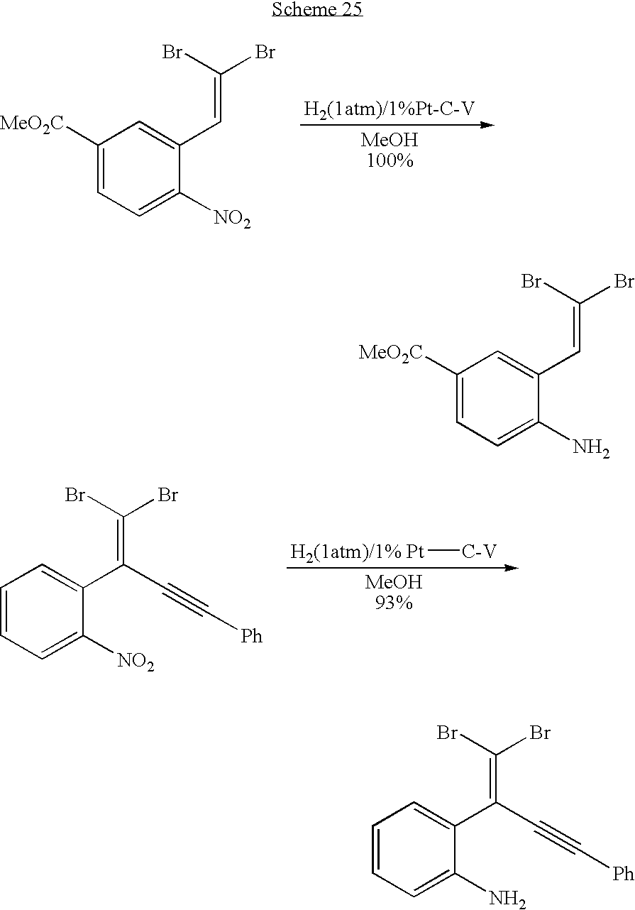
C1([MeO2C])=CC=C([NO2])C(C=C(Br)Br)=C1.C1=CC=C([NO2])C(C(=C(Br)Br)C#C[Ph])=C1.[Pt][C-V].[H2(1atm)/1%].C1([MeO2C])=CC=C(N)C(C=C(Br)Br)=C1.C1=CC=C(N)C(C(=C(Br)Br)C#C[Ph])=C1
